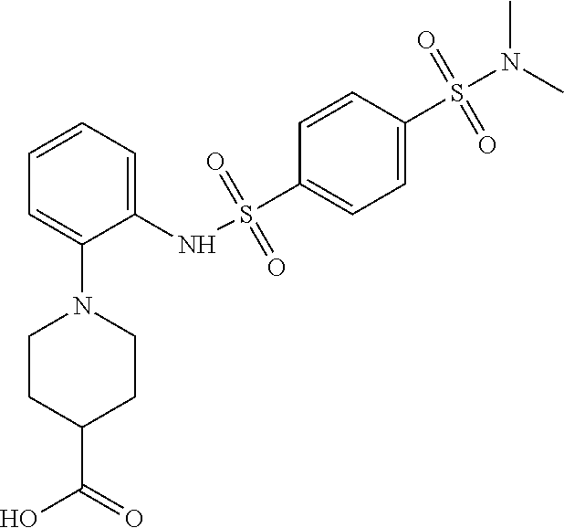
C1=CC=C(NS(C2=CC=C(S(N(C)C)(=O)=O)C=C2)(=O)=O)C(N2CCC(C(O)=O)CC2)=C1
